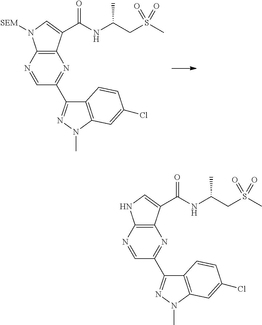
C12=C(N=CC(C3=NN(C)C4=C3C=CC(Cl)=C4)=N1)N([SEM])C=C2C(=O)NC(CS(C)(=O)=O)C.C12=C(N=CC(C3=NN(C)C4=C3C=CC(Cl)=C4)=N1)NC=C2C(=O)NC(CS(C)(=O)=O)C
